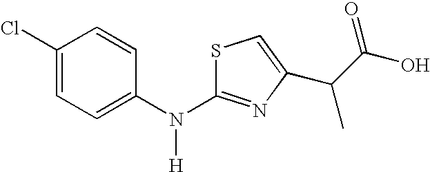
C1(Cl)=CC=C(N(C2=NC(C(C(=O)O)C)=CS2)[H])C=C1
